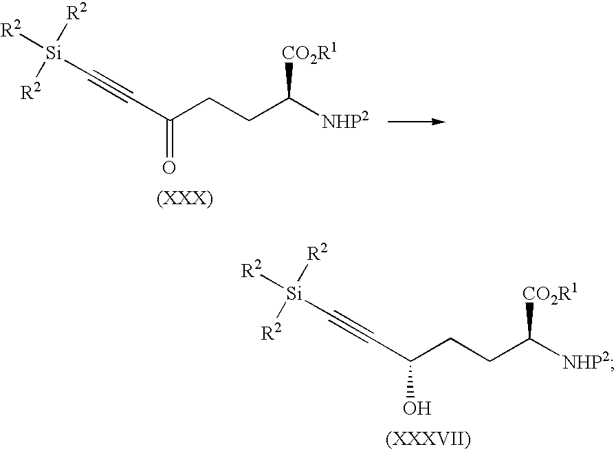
C(CCC([NHP2])[CO2R1])(=O)C#C[Si]([R2])([R2])[R2].C(CCC([NHP2])[CO2R1])(O)C#C[Si]([R2])([R2])[R2]
